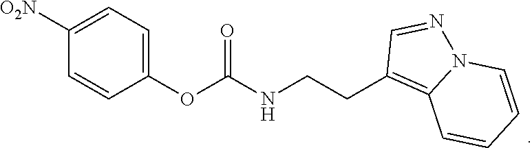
C1([O2N])=CC=C(OC(NCCC2=C3N(N=C2)C=CC=C3)=O)C=C1
